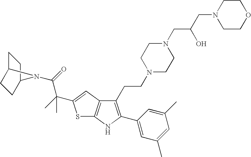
C1C2CCC(C1)N2C(=O)C(C)(C)C1=CC2=C(S1)NC(C1=CC(C)=CC(C)=C1)=C2CCN1CCN(CC(CN2CCOCC2)O)CC1
